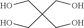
C(O)C(CO)(CO)CO
